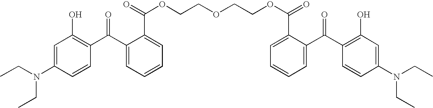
C1=C(N(CC)CC)C=CC(C(C2=CC=CC=C2C(=O)OCCOCCOC(=O)C2=CC=CC=C2C(C2=C(O)C=C(N(CC)CC)C=C2)=O)=O)=C1O
